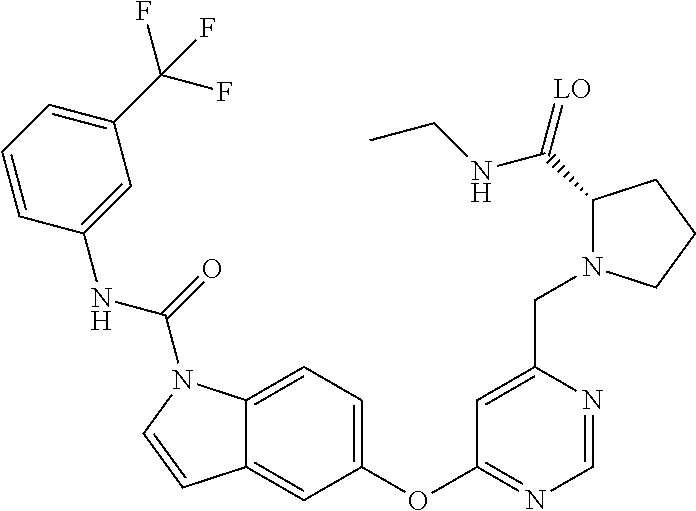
C12=CC=C(OC3=NC=NC(CN4C(C(=[LO])NCC)CCC4)=C3)C=C1C=CN2C(=O)NC1=CC(C(F)(F)F)=CC=C1
